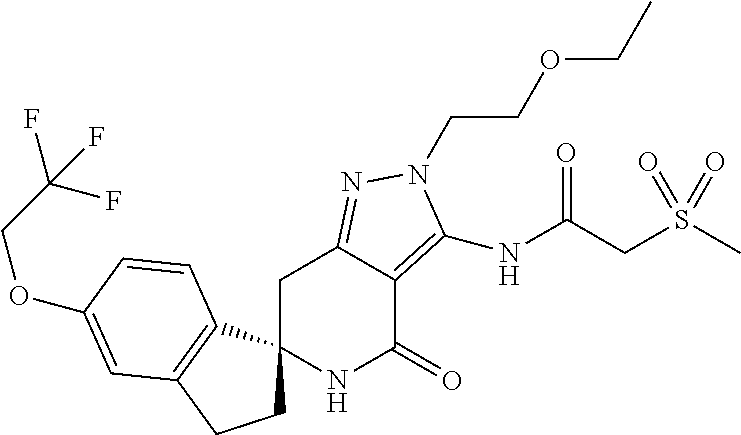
C1C2(C3=C(C1)C=C(OCC(F)(F)F)C=C3)NC(=O)C1=C(NC(=O)CS(C)(=O)=O)N(CCOCC)N=C1C2
